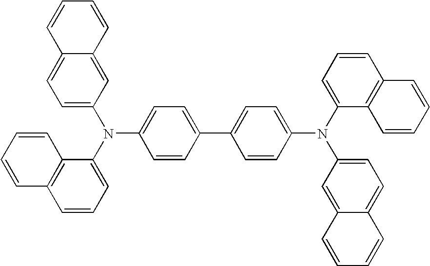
C1(C2=CC=C(N(C3=CC=CC4=C3C=CC=C4)C3=CC=C4C(=C3)C=CC=C4)C=C2)=CC=C(N(C2=CC=CC3=C2C=CC=C3)C2=CC=C3C(=C2)C=CC=C3)C=C1
